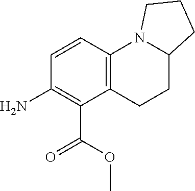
NC1=C(C(OC)=O)C2=C(C=C1)N1C(CC2)CCC1
